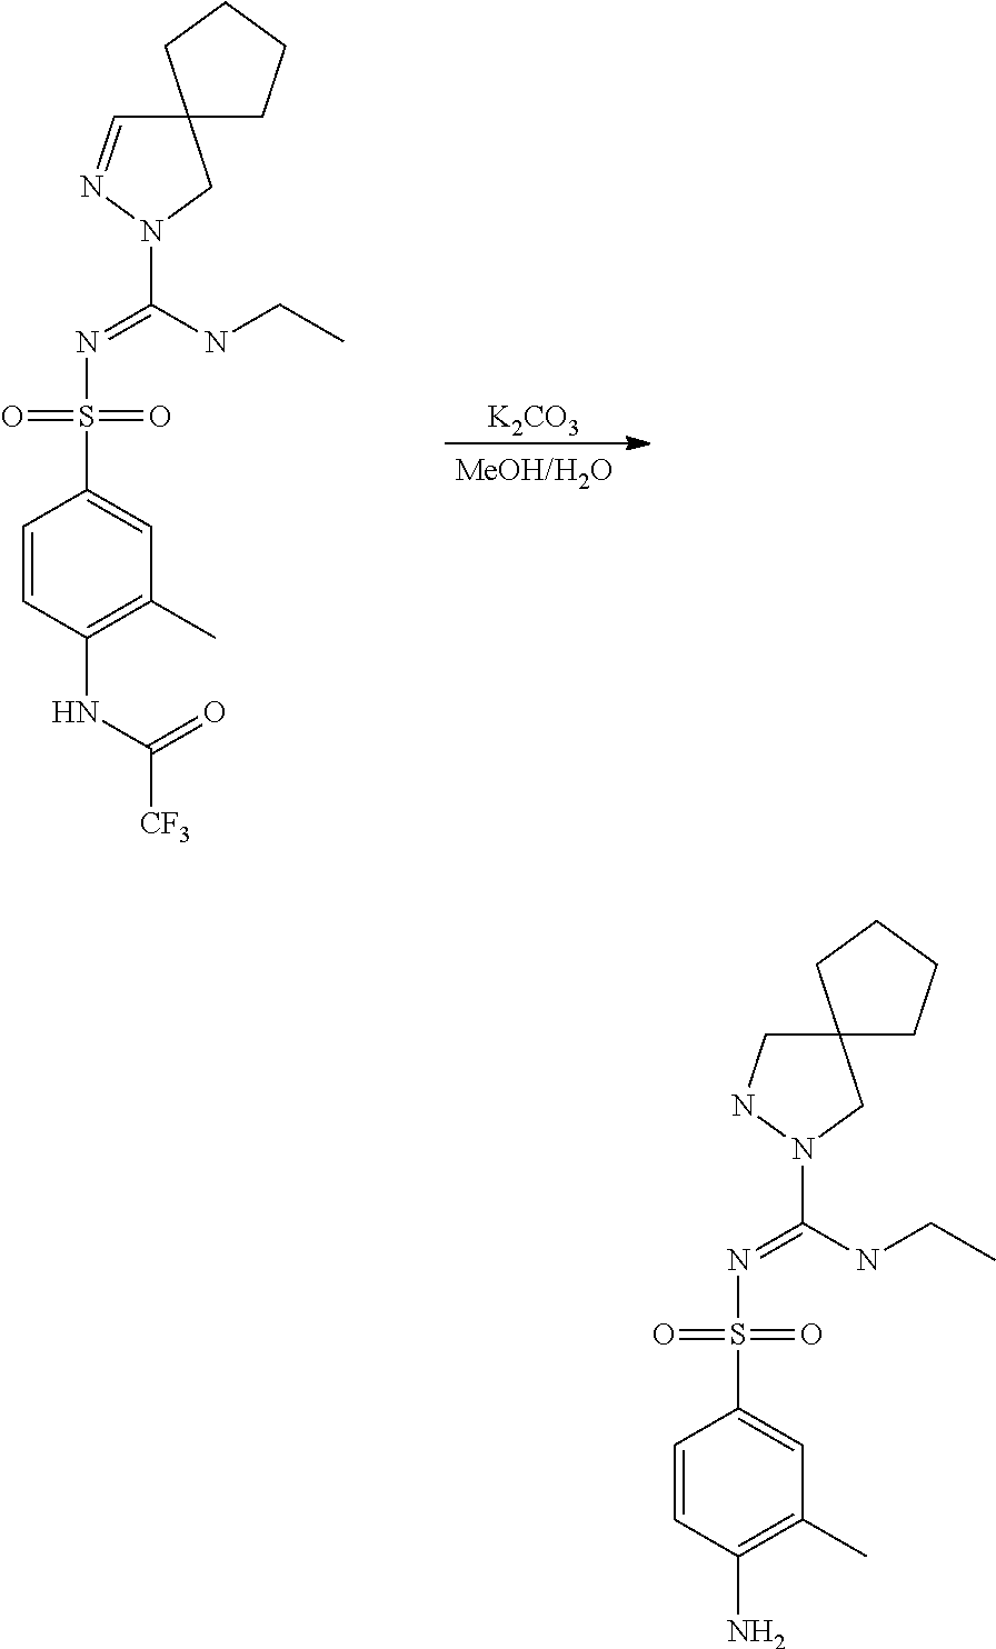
C12(C=NN(C(NCC)=NS(C3=CC(C)=C(NC([CF3])=O)C=C3)(=O)=O)C1)CCCC2.[K2CO3].C12(CNN(C(NCC)=NS(C3=CC(C)=C(N)C=C3)(=O)=O)C1)CCCC2
